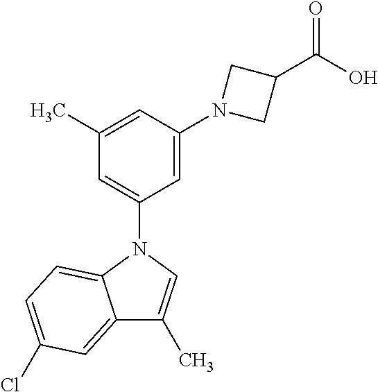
N1(C2=CC(C)=CC(N3CC(C(=O)O)C3)=C2)C2=CC=C(Cl)C=C2C(C)=C1
